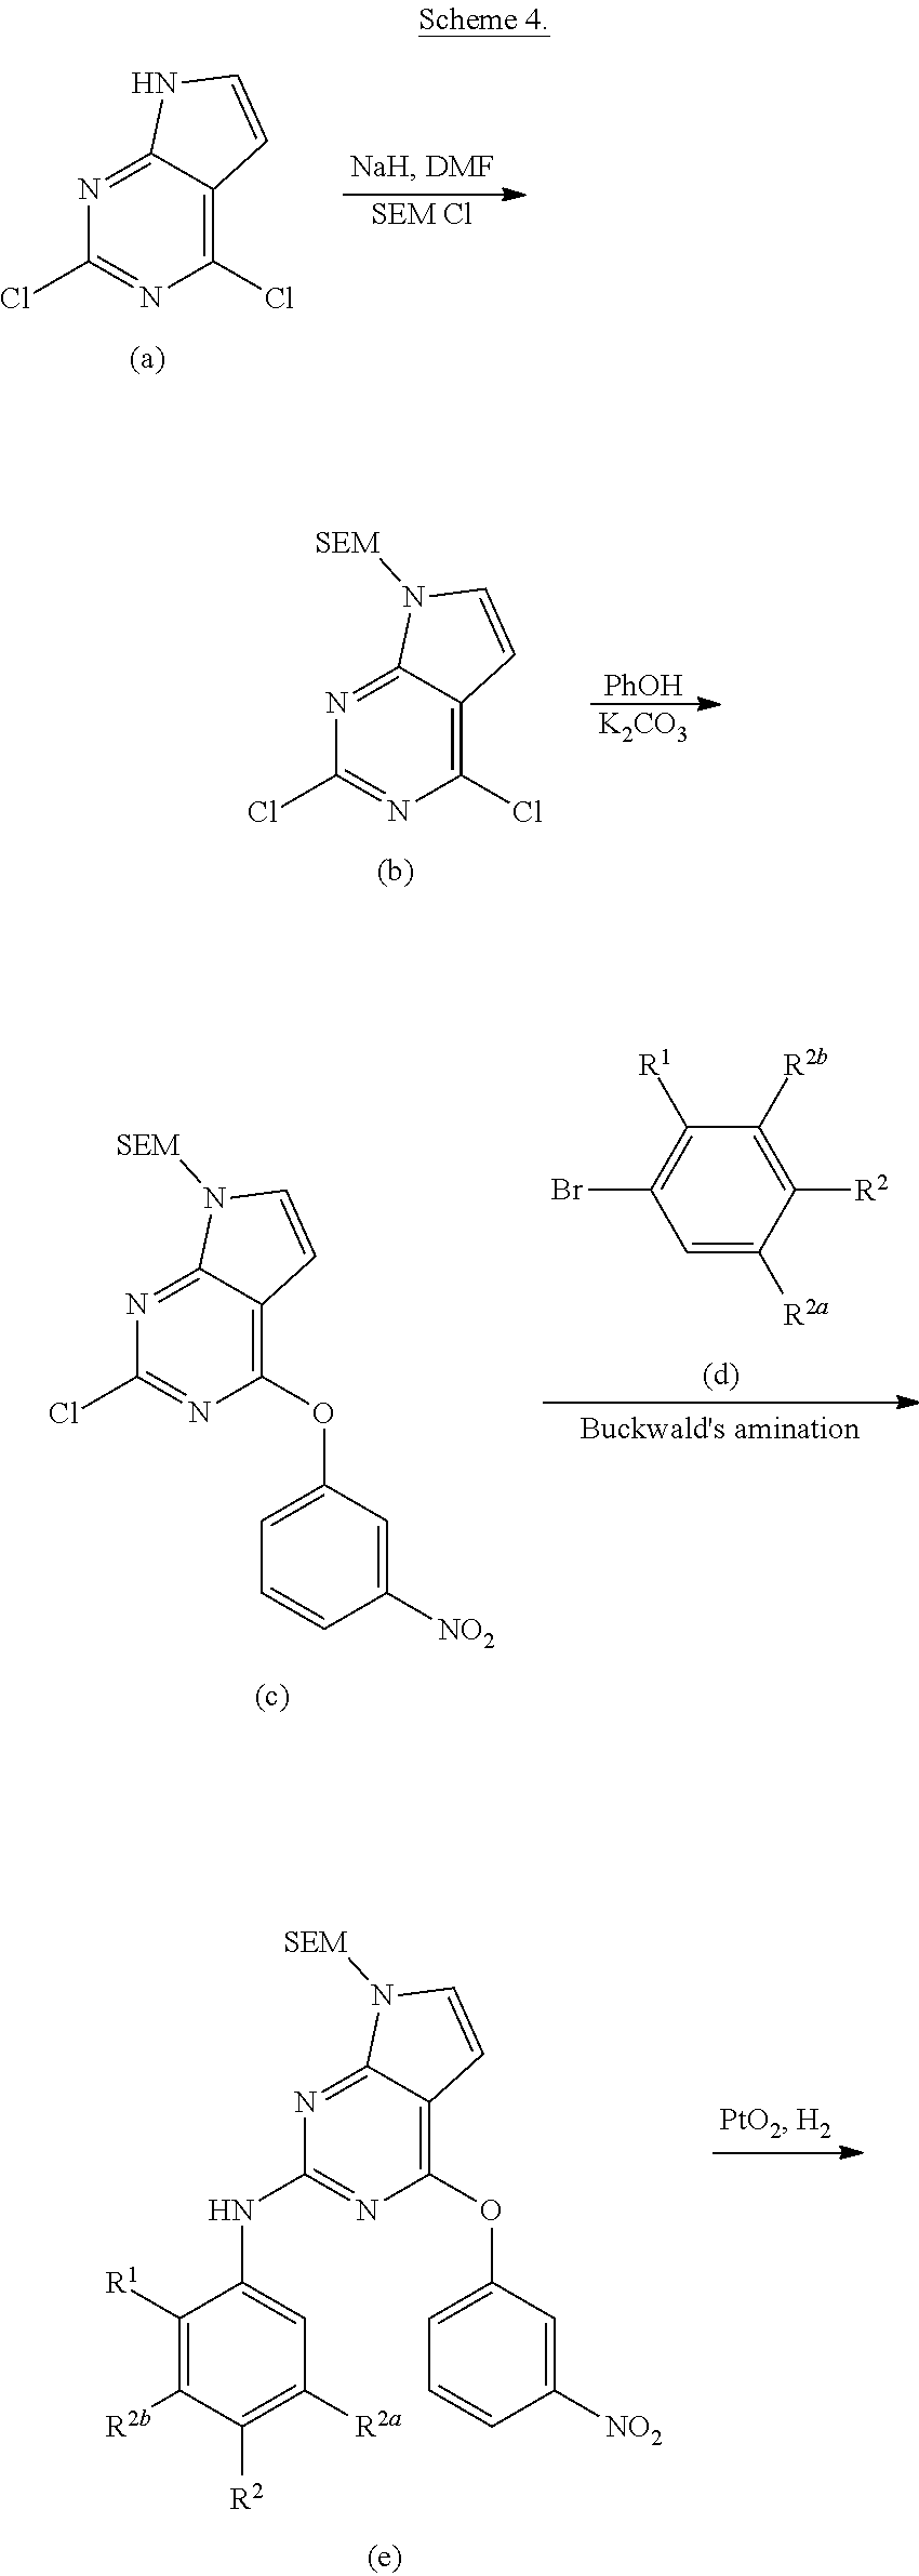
C1(Cl)=C2C(=NC(Cl)=N1)NC=C2.[SEM Cl].C1(Cl)=C2C(=NC(Cl)=N1)N([SEM])C=C2.[K2CO3].[PhOH].C1(OC2=CC=CC([NO2])=C2)=C2C(=NC(Cl)=N1)N([SEM])C=C2.C1=C([R2a])C([R2])=C([R2b])C([R1])=C1Br.C1(OC2=CC=CC([NO2])=C2)=C2C(=NC(NC3=CC([R2a])=C([R2])C([R2b])=C3[R1])=N1)N([SEM])C=C2
